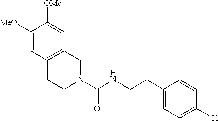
N1(C(NCCC2=CC=C(Cl)C=C2)=O)CC2=C(CC1)C=C([MeO])C([OMe])=C2
